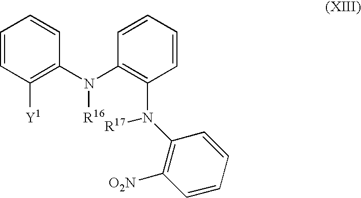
C1=CC([Y1])=C(N(C2=C(N(C3=C([O2N])C=CC=C3)[R17])C=CC=C2)[R16])C=C1
